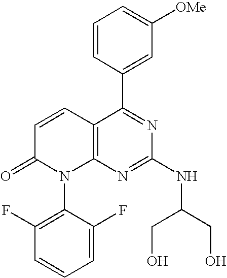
C1=CC(C2=NC(NC(CO)CO)=NC3=C2C=CC(=O)N3C2=C(F)C=CC=C2F)=CC([OMe])=C1
